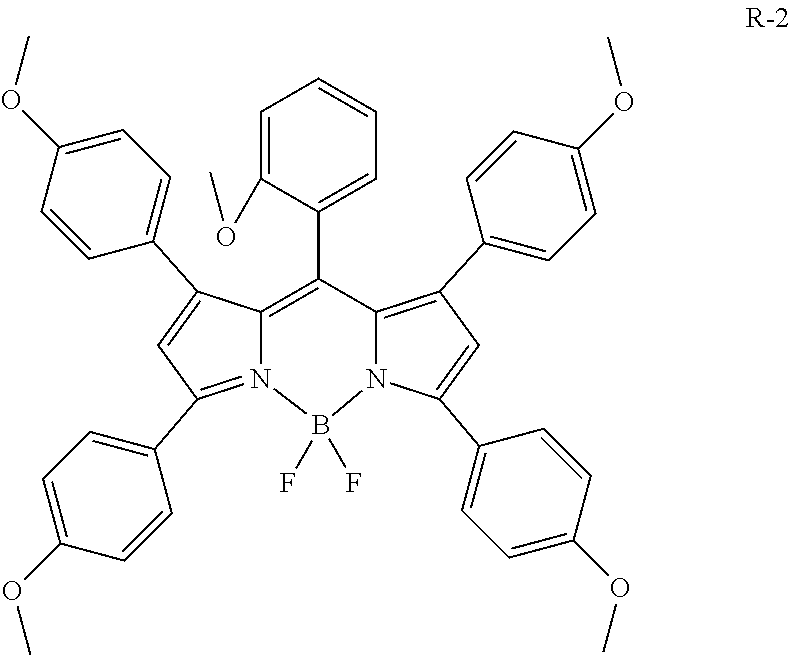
N12=C(C3=CC=C(OC)C=C3)C=C(C3=CC=C(OC)C=C3)C1=C(C1=CC=CC=C1OC)C1=C(C3=CC=C(OC)C=C3)C=C(C3=CC=C(OC)C=C3)N1B2(F)F
